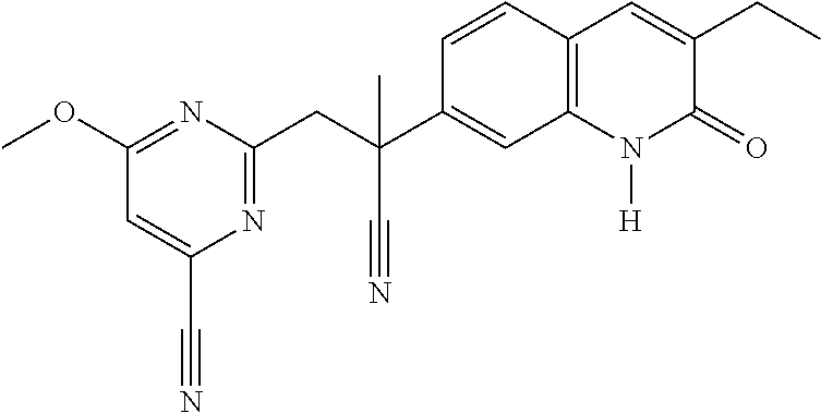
C1(CC(C#N)(C2=CC3=C(C=C2)C=C(CC)C(=O)N3[H])C)=NC(C#N)=CC(OC)=N1
